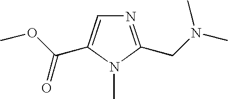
N1=C(CN(C)C)N(C)C(C(OC)=O)=C1
